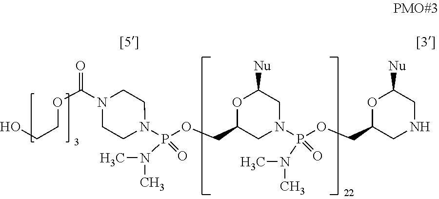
O1C(COP(N2CCN(C(OCCO)=O)CC2)(N(C)C)=O)CN(P(OCC2CNCC([Nu])O2)(=O)N(C)C)CC1[Nu]
